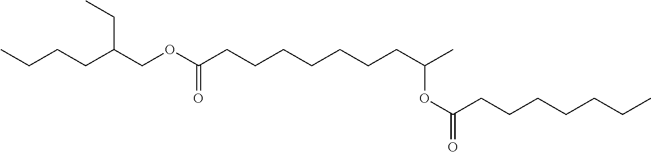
CC(CCCCCCCC(OCC(CCCC)CC)=O)OC(CCCCCCC)=O
